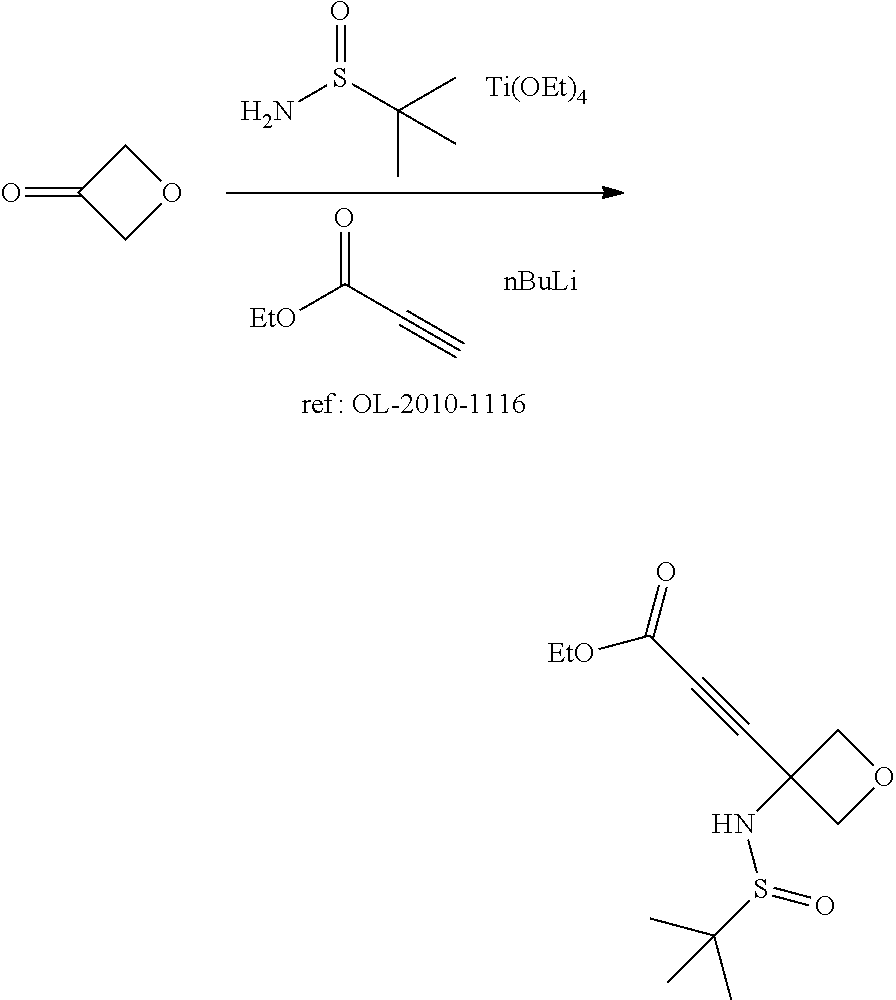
[Ti(OEt)4].NS(C(C)(C)C)=O.[nBuLi].[EtO]C(C#C)=O.C1(=O)COC1.C1OCC1(C#CC(=O)[EtO])NS(=O)C(C)(C)C
